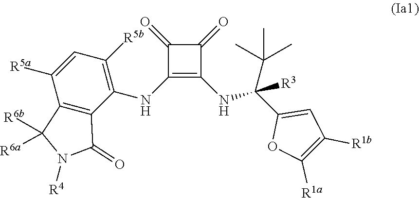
C1(NC2=C([R5b])C=C([R5a])C3=C2C(=O)N([R4])C3([R6b])[R6a])=C(NC(C2=CC([R1b])=C([R1a])O2)(C(C)(C)C)[R3])C(=O)C1=O
